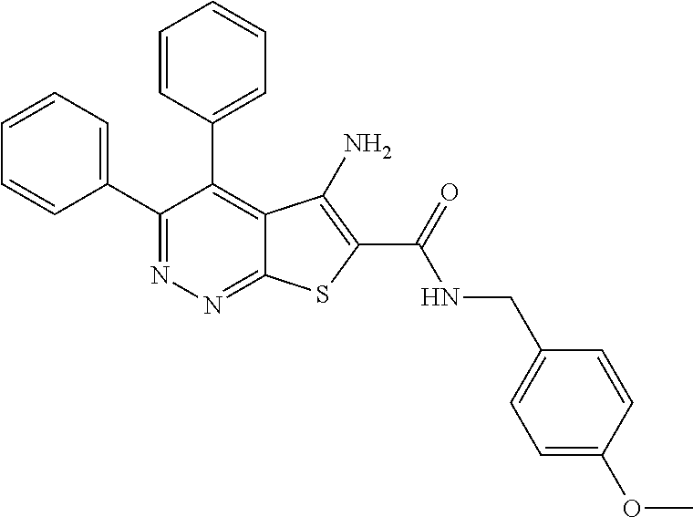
C1(C2=CC=CC=C2)=NN=C2C(=C1C1=CC=CC=C1)C(N)=C(C(=O)NCC1=CC=C(OC)C=C1)S2
